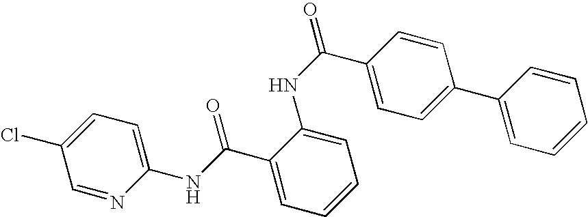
C1=C(Cl)C=NC(NC(C2=CC=CC=C2NC(C2=CC=C(C3=CC=CC=C3)C=C2)=O)=O)=C1
